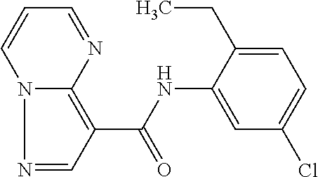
N1=CC(C(=O)NC2=CC(Cl)=CC=C2CC)=C2N1C=CC=N2
